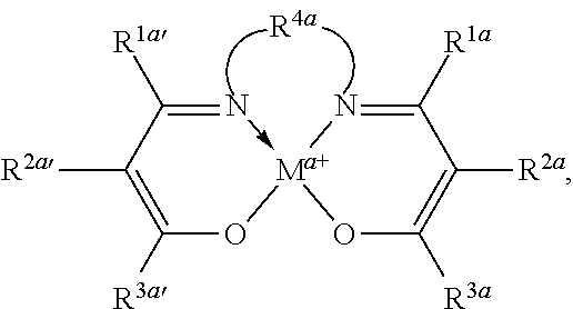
C1([R3a])=C([R2a])C([R1a])=N->[Ma+]2(O1)OC([R3a])=C([R2a])C([R1a])=N2
